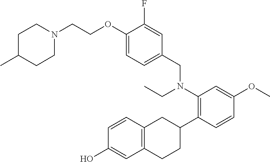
C1(OCCN2CCC(C)CC2)=CC=C(CN(CC)C2=C(C3CC4=C(CC3)C=C(O)C=C4)C=CC(OC)=C2)C=C1F
